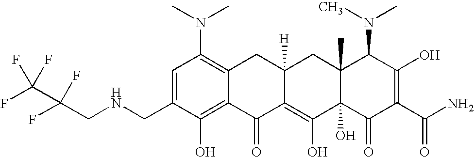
C1(CNCC(F)(F)C(F)(F)F)=CC(N(C)C)=C2C(=C1O)C(=O)C1=C(O)C3(O)C(C)(CC1([H])C2)C(N(C)C)C(O)=C(C(N)=O)C3=O
